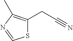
S1C(CC#N)=C(C)N=C1
